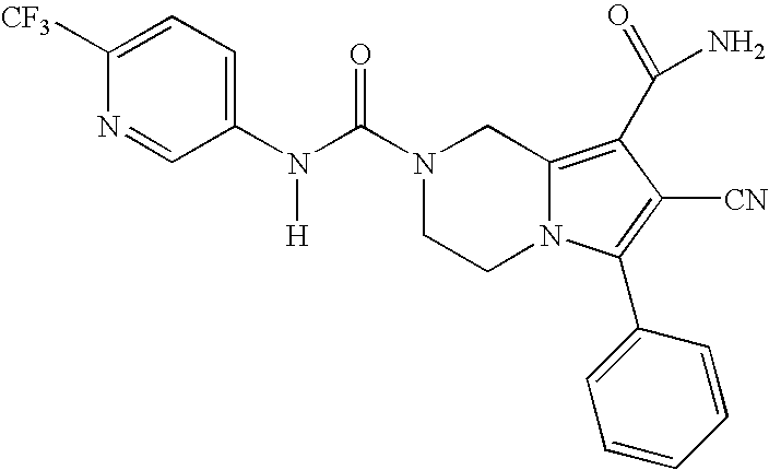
N(C(=O)N1CCN2C(=C(C(N)=O)C([CN])=C2C2=CC=CC=C2)C1)([H])C1=CC=C([CF3])N=C1
